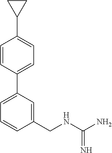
C1(C2CC2)=CC=C(C2=CC=CC(CNC(N)=N)=C2)C=C1
